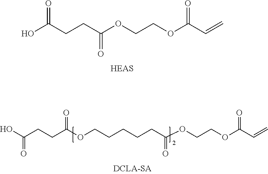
OC(CCC(OCCOC(C=C)=O)=O)=O.OC(CCC(OCCCCCC(OCCOC(C=C)=O)=O)=O)=O
